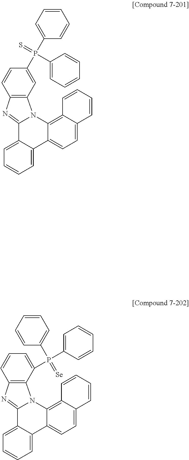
C12=CC=CC=C1C1=CC=C3C(=C1N1C4=C(N=C21)C=CC(P(C1=CC=CC=C1)(=S)C1=CC=CC=C1)=C4)C=CC=C3.C12=CC=CC=C1C1=CC=C3C(=C1N1C4=C(N=C21)C=CC=C4P(C1=CC=CC=C1)(C1=CC=CC=C1)=[Se])C=CC=C3
